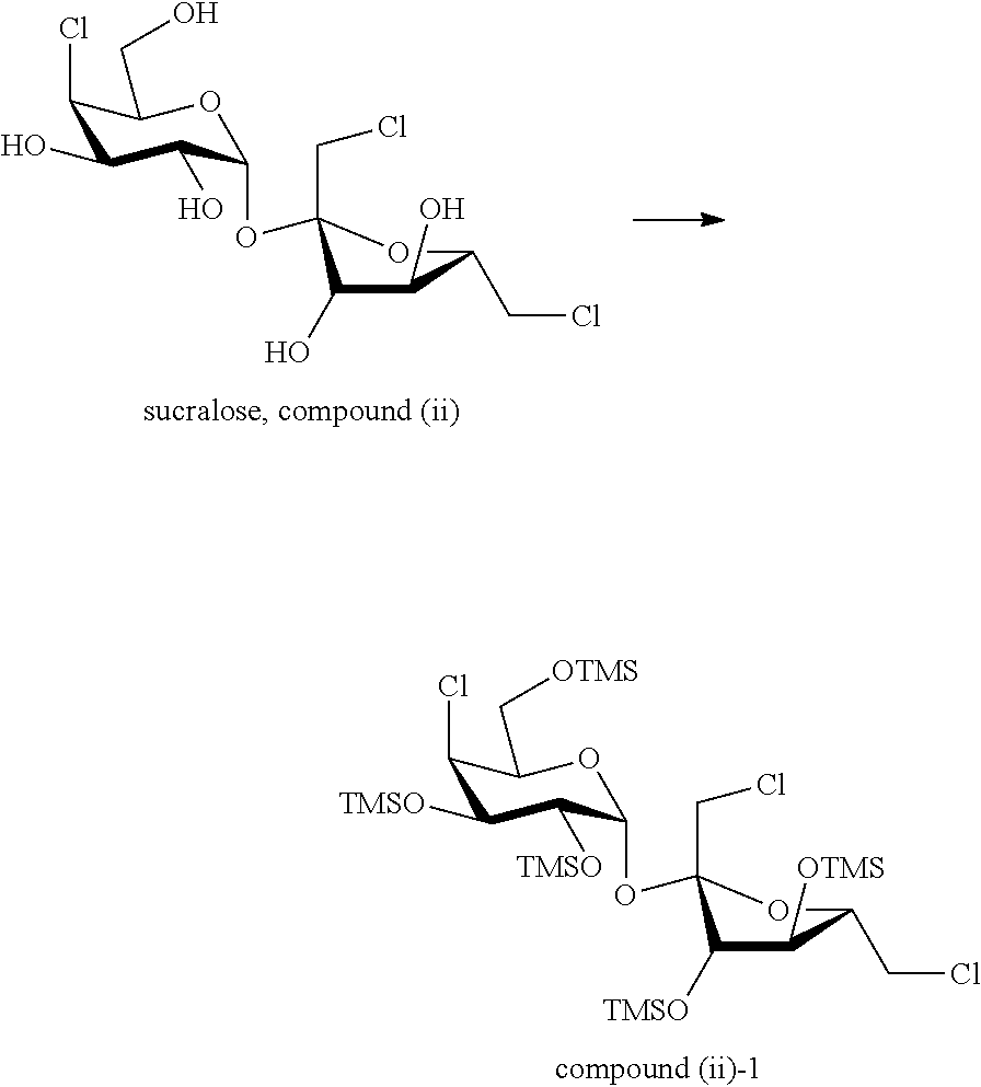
C1(Cl)C([TMSO])C([TMSO])C(OC2(CCl)C([TMSO])C([OTMS])C(CCl)O2)OC1C[OTMS].C1(Cl)C(O)C(O)C(OC2(CCl)C(O)C(O)C(CCl)O2)OC1CO
